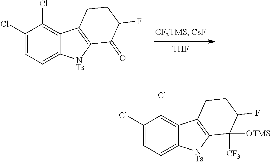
C1(Cl)=CC=C2C(=C1Cl)C1=C([NTs]2)C(=O)C(F)CC1.[THF].C1(Cl)=CC=C2C(=C1Cl)C1=C([NTs]2)C([OTMS])([CF3])C(F)CC1
